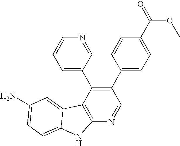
C1(C2=CC=C(C(=O)OC)C=C2)=C(C2=CC=CN=C2)C2=C(N=C1)NC1=CC=C(N)C=C21
